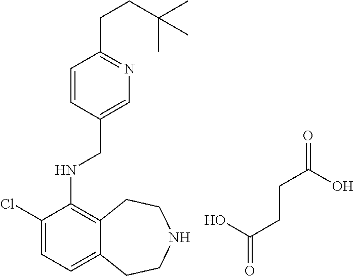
C1=CC(CNC2=C3C(=CC=C2Cl)CCNCC3)=CN=C1CCC(C)(C)C.OC(CCC(=O)O)=O
